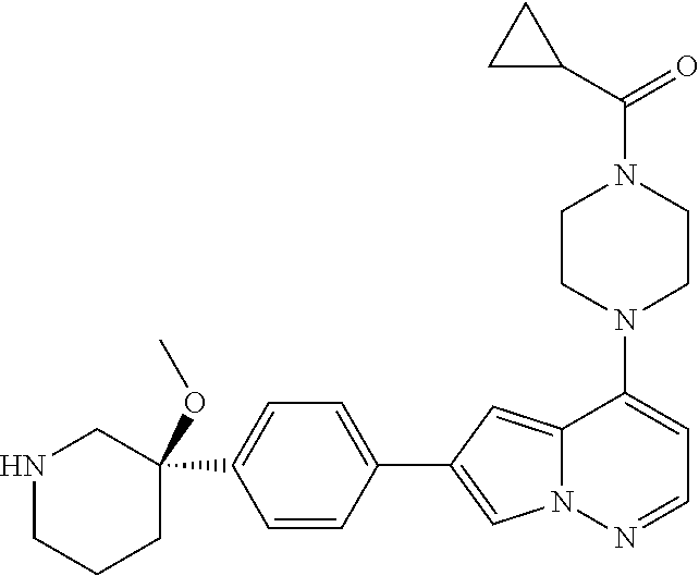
N1(C2=CC=NN3C2=CC(C2=CC=C(C4(OC)CNCCC4)C=C2)=C3)CCN(C(=O)C2CC2)CC1
